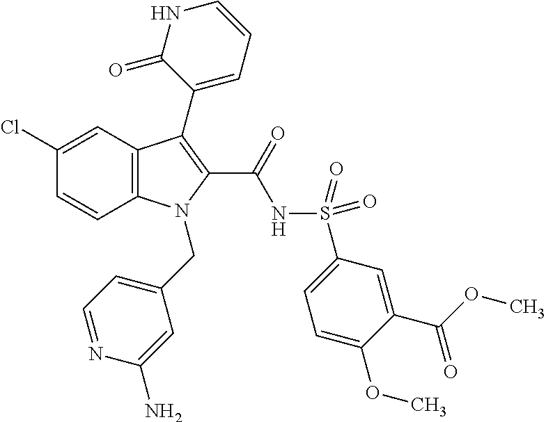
C1(Cl)=CC2=C(C=C1)N(CC1=CC=NC(N)=C1)C(C(=O)NS(=O)(=O)C1=CC=C(OC)C(C(OC)=O)=C1)=C2C1=CC=CNC1=O
